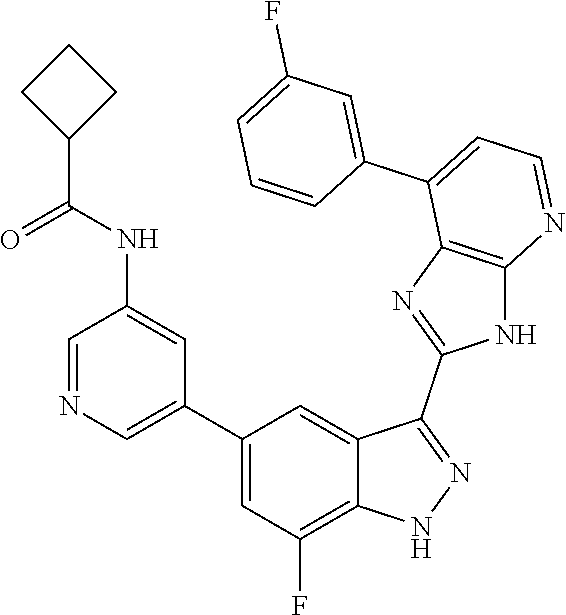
C1=NC=C(C2=CC(F)=C3C(=C2)C(C2=NC4=C(N2)N=CC=C4C2=CC(F)=CC=C2)=NN3)C=C1NC(=O)C1CCC1
